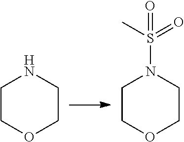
C1COCCN1.C1COCCN1S(C)(=O)=O
